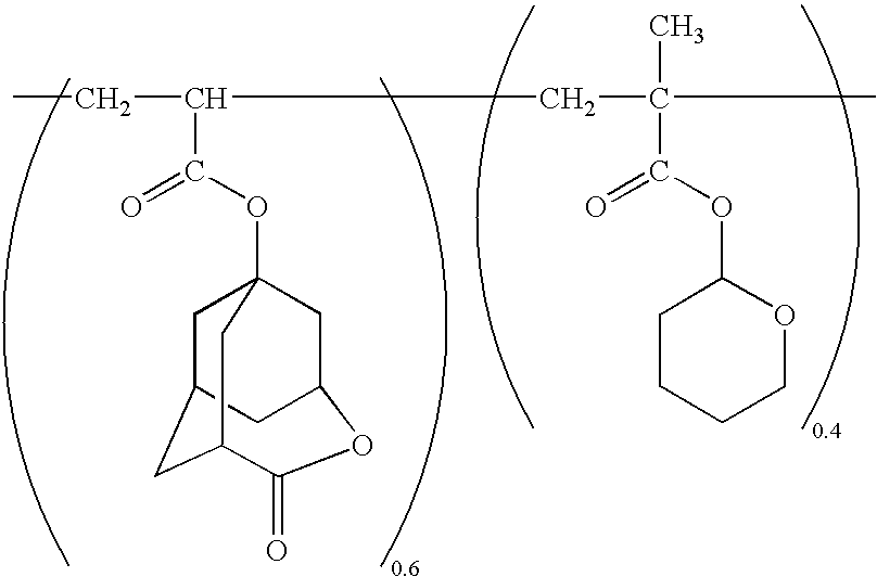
C(C(C(OC12CC3CC(C(=O)OC(C1)C3)C2)=O)CC(C)(C(OC1CCCCO1)=O)C)C
